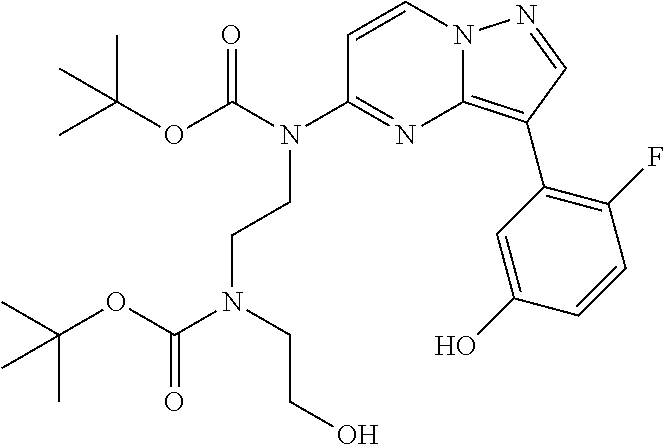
C1=CN2C(=C(C3=C(F)C=CC(O)=C3)C=N2)N=C1N(CCN(CCO)C(OC(C)(C)C)=O)C(OC(C)(C)C)=O
